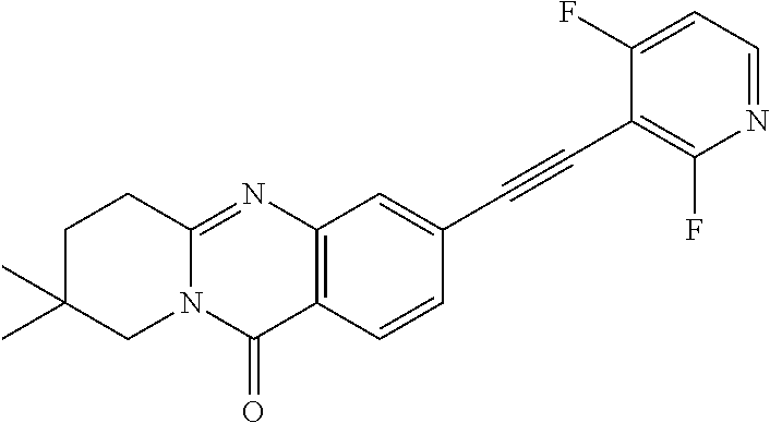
C12=NC3=C(C(=O)N1CC(C)(C)CC2)C=CC(C#CC1=C(F)N=CC=C1F)=C3
